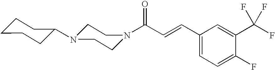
C(C=CC1=CC=C(F)C(C(F)(F)F)=C1)(=O)N1CCN(C2CCCCC2)CC1
